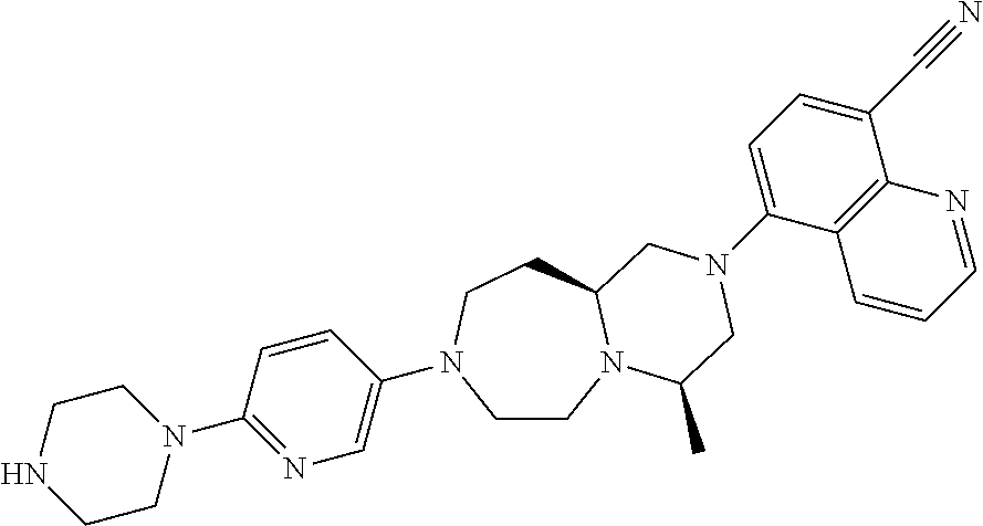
C1CN2C(CCN1C1=CN=C(N3CCNCC3)C=C1)CN(C1=CC=C(C#N)C3=C1C=CC=N3)CC2C
